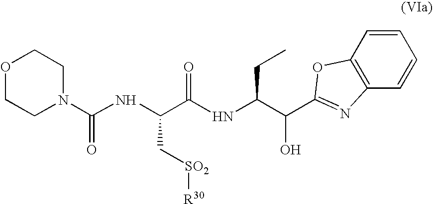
O1CCN(C(NC(C(NC(C(O)C2=NC3=C(C=CC=C3)O2)CC)=O)C[SO2][R30])=O)CC1
